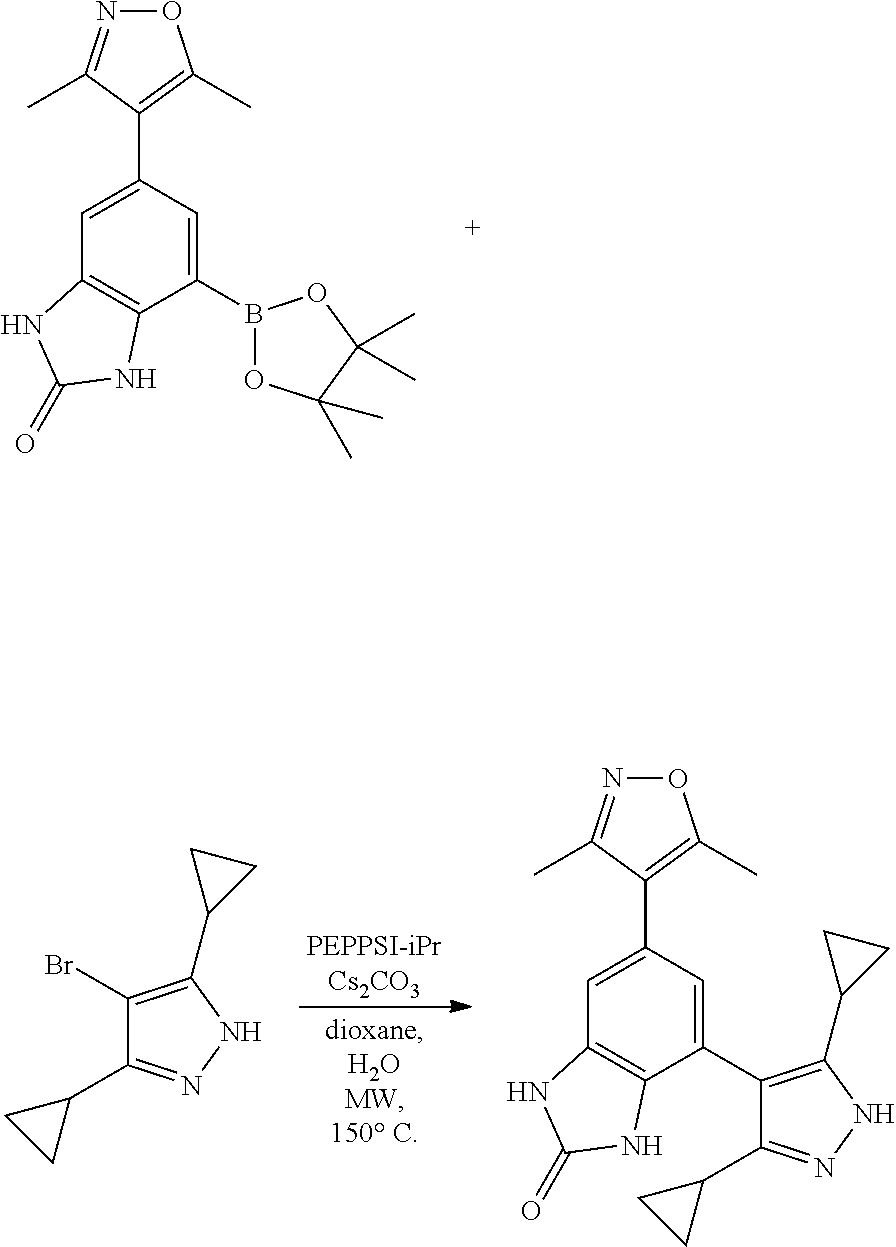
C1(B2OC(C)(C)C(C)(C)O2)=CC(C2=C(C)ON=C2C)=CC2=C1NC(=O)N2.C1(Br)=C(C2CC2)NN=C1C1CC1.C1(C2=C(C3CC3)NN=C2C2CC2)=CC(C2=C(C)ON=C2C)=CC2=C1NC(=O)N2
